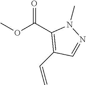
COC(C1=C(C=C)C=NN1C)=O
